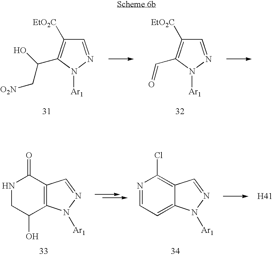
C1=NN([Ar1])C(C(O)C[O2N])=C1[EtO2C].C1=NN([Ar1])C(C=O)=C1[EtO2C].N1=CC=C2C(=C1Cl)C=NN2[Ar1].N1CC(O)C2=C(C1=O)C=NN2[Ar1].[H41]
